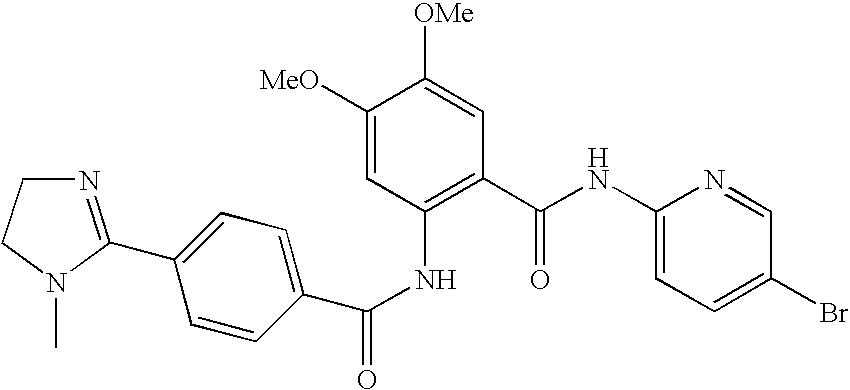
C1(C2=NCCN2C)=CC=C(C(=O)NC2=C(C(NC3=CC=C(Br)C=N3)=O)C=C([OMe])C([MeO])=C2)C=C1
